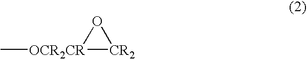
C[OCR2CR]1[CR2]O1
